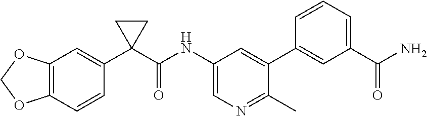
C12=C(C=CC(C3(C(=O)NC4=CN=C(C)C(C5=CC(C(N)=O)=CC=C5)=C4)CC3)=C1)OCO2
